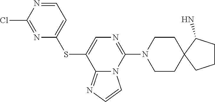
C12=NC=CN1C(N1CCC3(CC1)CCCC3N)=NC=C2SC1=CC=NC(Cl)=N1
